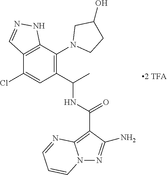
C12=C(C(N3CCC(O)C3)=C(C(C)NC(=O)C3=C4N(N=C3N)C=CC=N4)C=C1Cl)NN=C2
